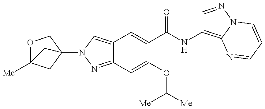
C12=CN(C34CC([Me])(OC3)C4)N=C1C=C(OC([Me])[Me])C(C(NC1=C3N(N=C1)C=CC=N3)=O)=C2
